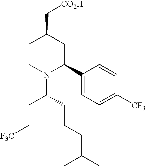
C1CN(C(CCCC(C)C)CC[F3C])C(C2=CC=C([CF3])C=C2)CC1C[CO2H]
